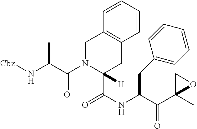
O=C(NC(C(C1(C)OC1)=O)CC1=CC=CC=C1)C1([H])CC2=C(CN1C(C(N[Cbz])C)=O)C=CC=C2
